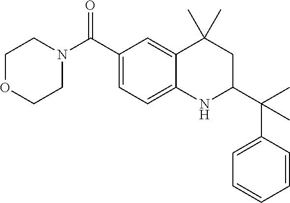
C1OCCN(C(C2=CC=C3C(=C2)C(C)(C)CC(C(C2=CC=CC=C2)(C)C)N3)=O)C1
